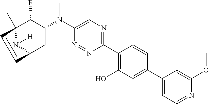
C1(C2=C(O)C=C(C3=CC=NC(OC)=C3)C=C2)=NC=C(N(C2C(F)C3(C)N([H])C(C2)C=C3)C)N=N1
